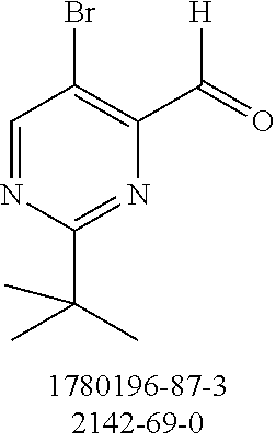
C1=NC(C(C)(C)C)=NC(C([H])=O)=C1Br
